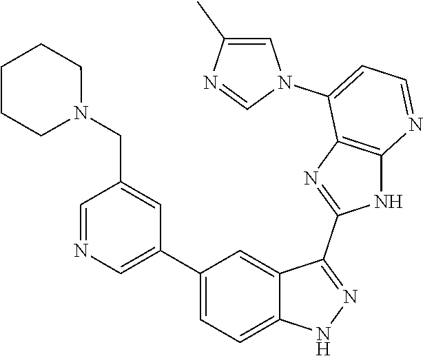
C1=NC=C(C2=CC=C3C(=C2)C(C2=NC4=C(N2)N=CC=C4N2C=C(C)N=C2)=NN3)C=C1CN1CCCCC1
